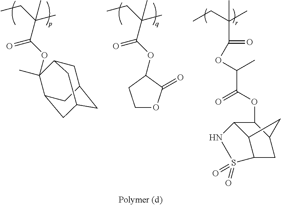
C(C(OC1(C)C2CC3CC(CC1C3)C2)=O)(CC)(C)C.C(C(OC1C(=O)OCC1)=O)(CC)(C)C.C(C)(CC)(C)C(OC(C(OC1C2C3C(CC1C3)S(=O)(=O)N2)=O)C)=O
